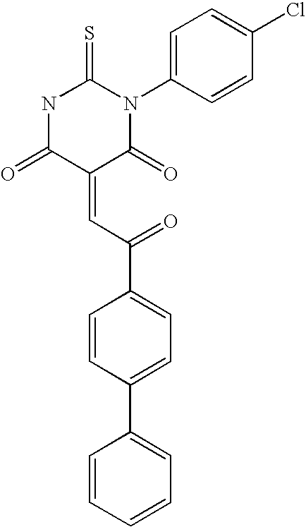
N1C(=O)C(=CC(C2=CC=C(C3=CC=CC=C3)C=C2)=O)C(=O)N(C2=CC=C(Cl)C=C2)C1=S
